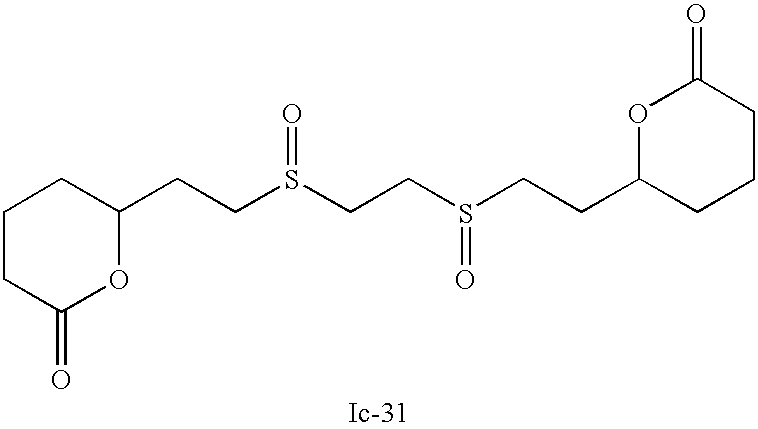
C1CC(=O)OC(CCS(CCS(CCC2CCCC(=O)O2)=O)=O)C1
